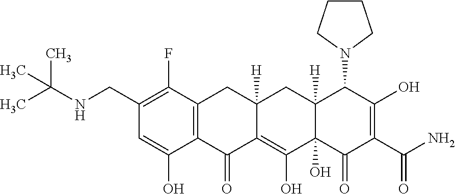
C12=C(CC3([H])C(=C(O)C4(O)C([H])(C3)C(N3CCCC3)C(O)=C(C(N)=O)C4=O)C1=O)C(F)=C(CNC(C)(C)C)C=C2O
